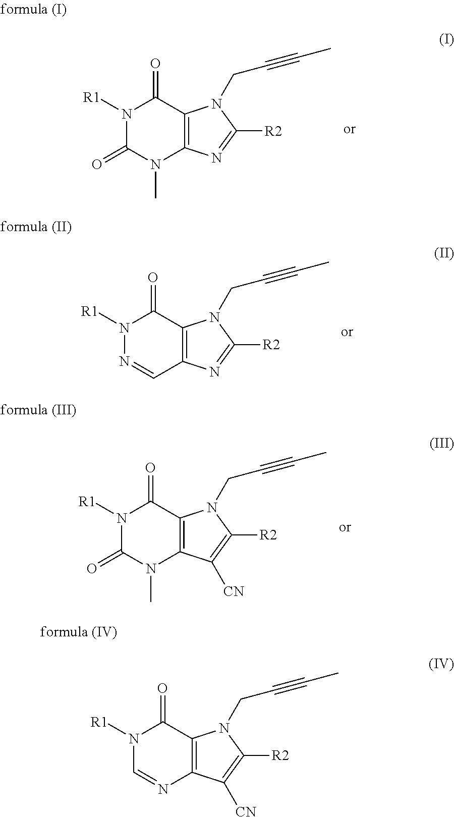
N1([R1])C(=O)N(C)C2=C(C1=O)N(CC#CC)C([R2])=C2[CN].N1([R1])C(=O)N(C)C2=C(C1=O)N(CC#CC)C([R2])=N2.N1([R1])N=CC2=C(C1=O)N(CC#CC)C([R2])=N2.N1([R1])C=NC2=C(C1=O)N(CC#CC)C([R2])=C2[CN]
